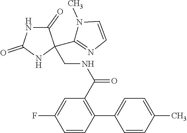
C1(=O)NC(=O)NC1(CNC(=O)C1=C(C2=CC=C(C)C=C2)C=CC(F)=C1)C1=NC=CN1C
